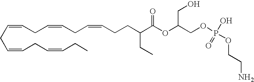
OCC(COP(O)(=O)OCCN)OC(C(CCC=CCC=CCC=CCC=CCC=CCC)CC)=O
